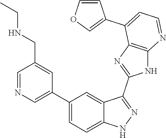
C1=NC=C(C2=CC=C3C(=C2)C(C2=NC4=C(N2)N=CC=C4C2=COC=C2)=NN3)C=C1CNCC
